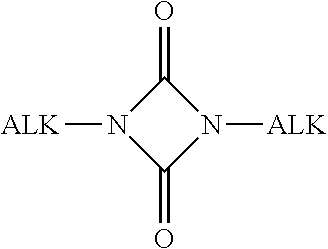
N1([ALK])C(=O)N([ALK])C1=O
